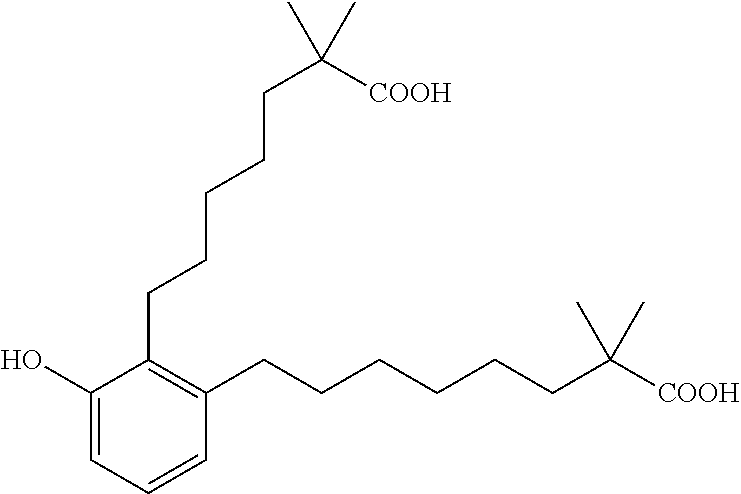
C1(O)=CC=CC(CCCCCCC([COOH])(C)C)=C1CCCCCC([COOH])(C)C
